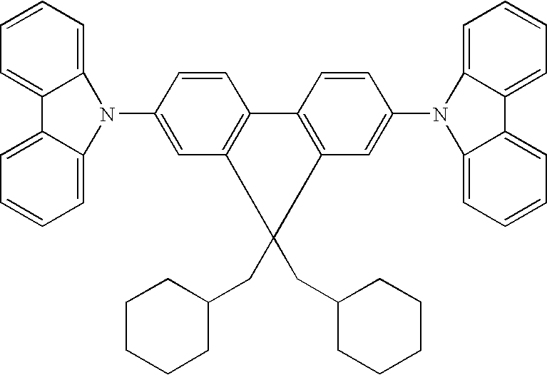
N1(C2=CC3=C(C=C2)C2=C(C=C(N4C5=CC=CC=C5C5=CC=CC=C45)C=C2)C3(CC2CCCCC2)CC2CCCCC2)C2=CC=CC=C2C2=CC=CC=C12
